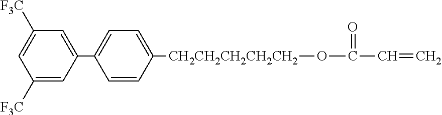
C1([F3C])=CC(C2=CC=C([CH2CH2CH2CH2CH2]OC(C=C)=O)C=C2)=CC([F3C])=C1
